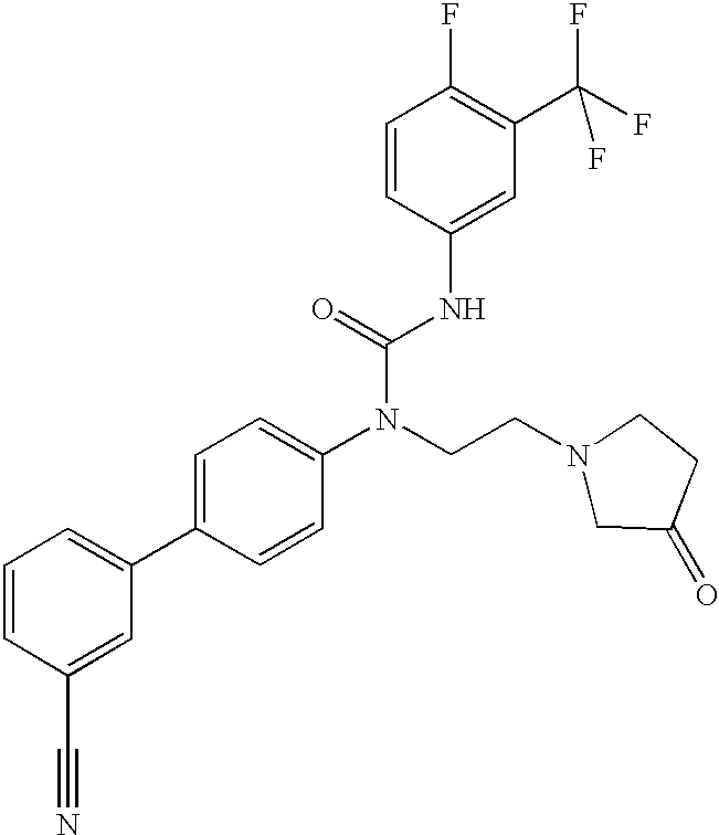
C1=CC(C#N)=CC(C2=CC=C(N(CCN3CC(=O)CC3)C(=O)NC3=CC(C(F)(F)F)=C(F)C=C3)C=C2)=C1
